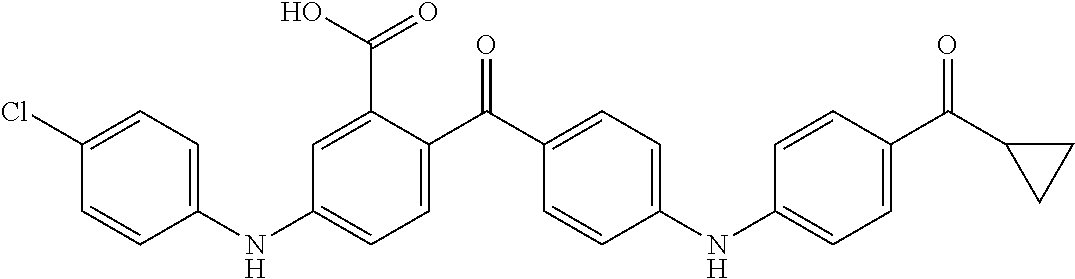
C1(NC2=CC=C(C(C3=CC=C(NC4=CC=C(C(C5CC5)=O)C=C4)C=C3)=O)C(C(O)=O)=C2)=CC=C(Cl)C=C1
